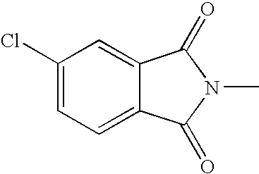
C1(Cl)=CC=C2C(=C1)C(=O)N(C)C2=O
